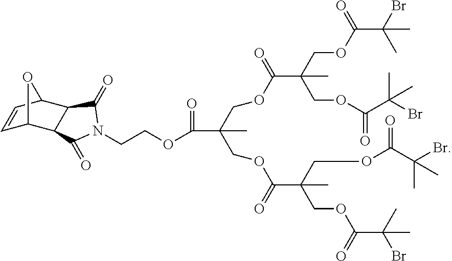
C(COC(=O)C(C)(COC(C(COC(C(Br)(C)C)=O)(COC(C(Br)(C)C)=O)C)=O)COC(C(COC(C(Br)(C)C)=O)(COC(C(C)(Br)C)=O)C)=O)N1C(=O)C2C3C=CC(C2C1=O)O3
